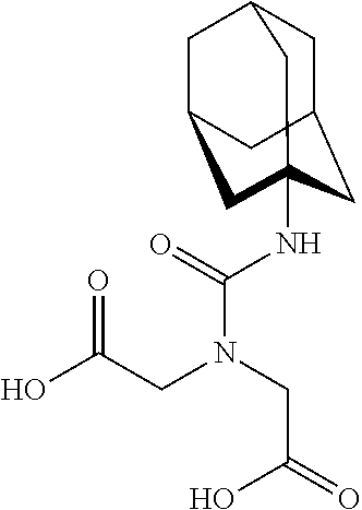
C1C2CC3(NC(N(CC(O)=O)CC(=O)O)=O)CC(CC1C3)C2
